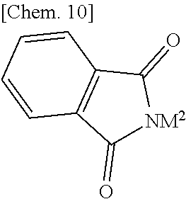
C1(=O)[NM2]C(=O)C2=C1C=CC=C2
